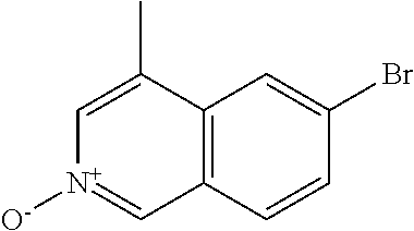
C1=C(C)C2=C(C=[N+]1[O-])C=CC(Br)=C2
